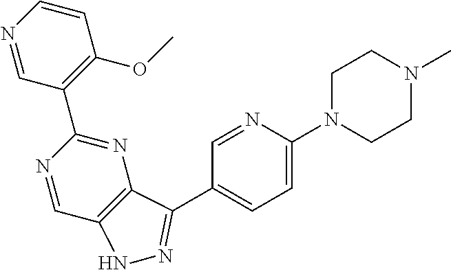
N1=CC2=C(N=C1C1=C(OC)C=CN=C1)C(C1=CC=C(N3CCN(C)CC3)N=C1)=NN2
